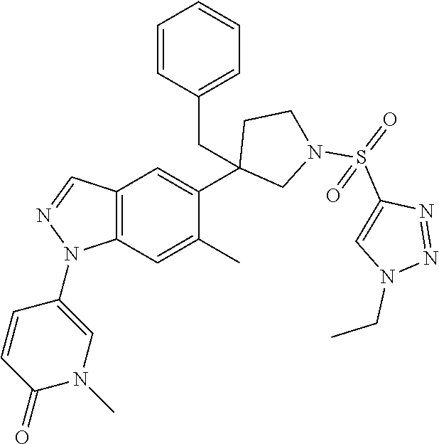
C1(C2=CC3=C(C=C2C)N(C2=CN(C)C(=O)C=C2)N=C3)(CC2=CC=CC=C2)CN(S(=O)(C2=CN(CC)N=N2)=O)CC1
